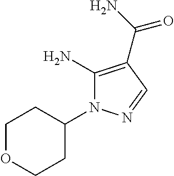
C1OCCC(N2C(N)=C(C(N)=O)C=N2)C1
